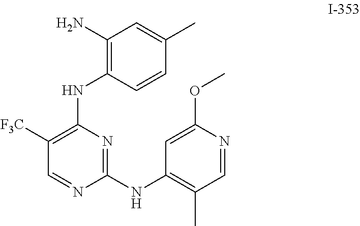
C1([F3C])=C(NC2=C(N)C=C(C)C=C2)N=C(NC2=C(C)C=NC(OC)=C2)N=C1
